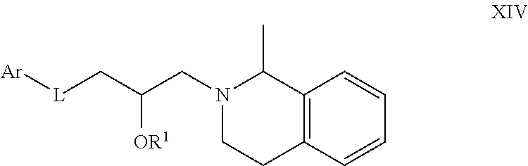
[Ar][L]CC(CN1CCC2=C(C1C)C=CC=C2)[OR1]
